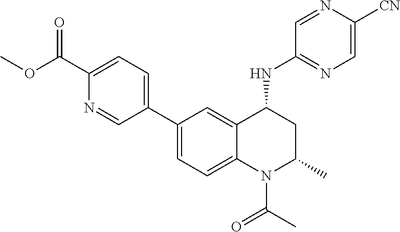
C1(C2=CC=C(C(=O)OC)N=C2)=CC=C2C(=C1)C(NC1=NC=C([CN])N=C1)CC(C)N2C(=O)C
